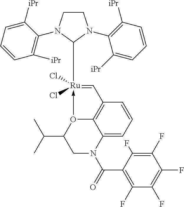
C1CN(C2=C([iPr])C=CC=C2[iPr])C([Ru]2(Cl)(Cl)-O3C4=C(C=2)C=CC=C4N(C(=O)C2=C(F)C(F)=C(F)C(F)=C2F)CC3C(C)C)N1C1=C([iPr])C=CC=C1[iPr]
